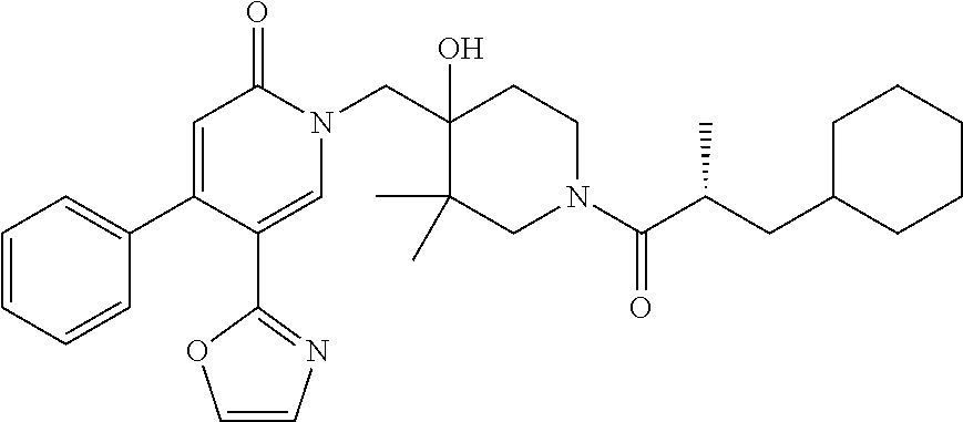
C1(C2=CC(=O)N(CC3(O)C(C)(C)CN(C(C(CC4CCCCC4)C)=O)CC3)C=C2C2=NC=CO2)=CC=CC=C1
